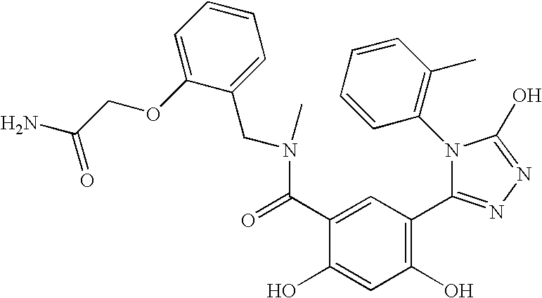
C1(O)=C(C2=NN=C(O)N2C2=C(C)C=CC=C2)C=C(C(=O)N(CC2=CC=CC=C2OCC(N)=O)C)C(O)=C1
